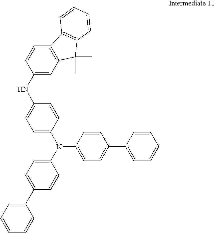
C1=CC(NC2=CC=C(N(C3=CC=C(C4=CC=CC=C4)C=C3)C3=CC=C(C4=CC=CC=C4)C=C3)C=C2)=CC2=C1C1=C(C2(C)C)C=CC=C1
